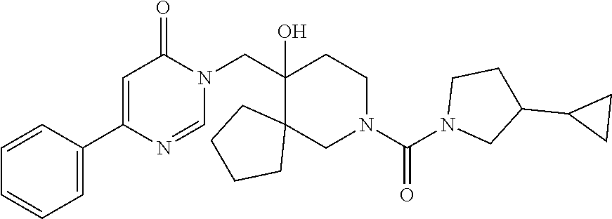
C1(CN2C(=O)C=C(C3=CC=CC=C3)N=C2)(O)C2(CN(C(N3CC(C4CC4)CC3)=O)CC1)CCCC2
